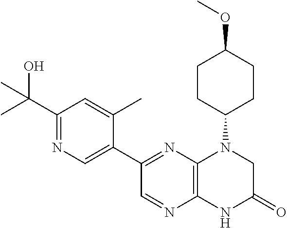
C1(C(O)(C)C)=NC=C(C2=NC3=C(N=C2)NC(=O)CN3C2CCC(OC)CC2)C(C)=C1
